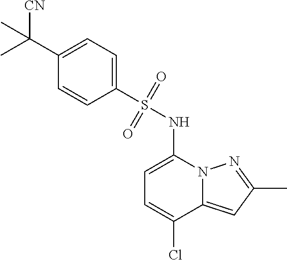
CC1=NN2C(=C1)C(Cl)=CC=C2NS(C1=CC=C(C(C)([CN])C)C=C1)(=O)=O
